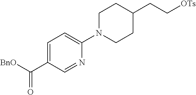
C1=C(C([BnO])=O)C=NC(N2CCC(CC[OTs])CC2)=C1
